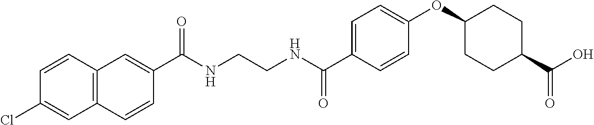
C(NCCNC(C1=CC=C(OC2CCC(C(=O)O)CC2)C=C1)=O)(=O)C1=CC2=C(C=C1)C=C(Cl)C=C2
